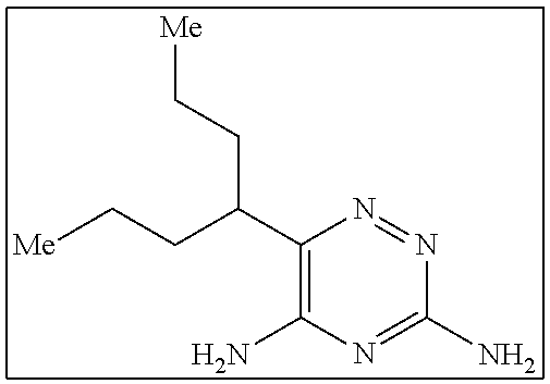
C(CC(CC[Me])C1=C(N)N=C(N)N=N1)[Me]
